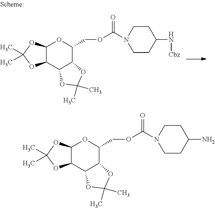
C12C(OC(C)(C)O1)OC(COC(=O)N1CCC(N[Cbz])CC1)C1C2OC(C)(C)O1.C12C(OC(C)(C)O1)OC(COC(=O)N1CCC(N)CC1)C1C2OC(C)(C)O1
